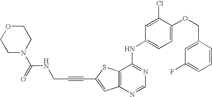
C12=C(SC(C#CCNC(N3CCOCC3)=O)=C1)C(NC1=CC=C(OCC3=CC(F)=CC=C3)C(Cl)=C1)=NC=N2
